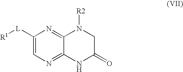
[R1][L]C1=CN=C2C(=N1)N([R2])CC(=O)N2
